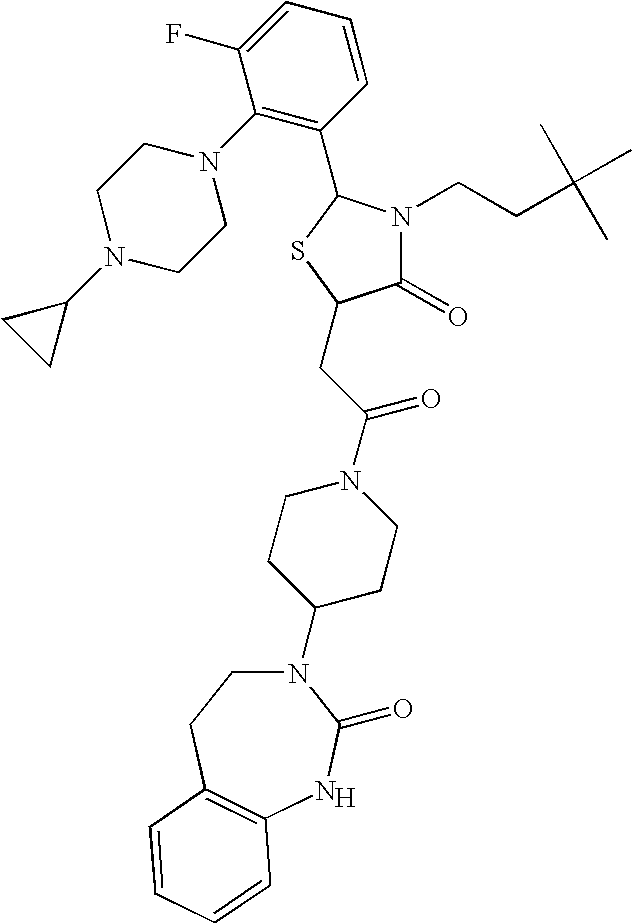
[H].N1(C2CCN(C(CC3C(=O)N(CCC(C)(C)C)C(C4=C(N5CCN(C6CC6)CC5)C(F)=CC=C4)S3)=O)CC2)CCC2=C(NC1=O)C=CC=C2
